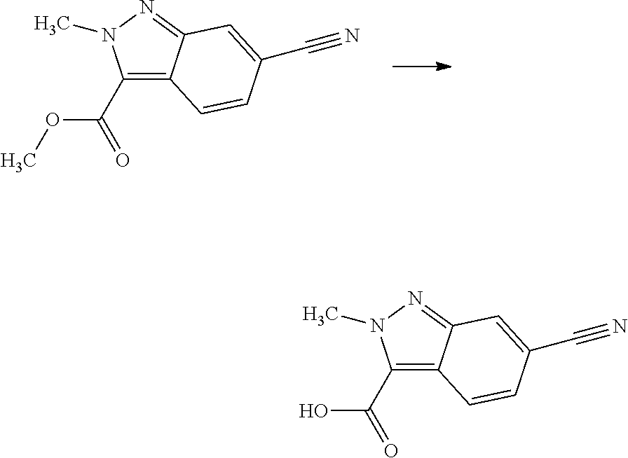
C1(C(=O)O)=C2C(=NN1C)C=C(C#N)C=C2.C1(C(=O)OC)=C2C(=NN1C)C=C(C#N)C=C2
